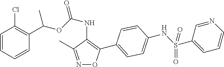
C1=CC=CC(C(OC(NC2=C(C3=CC=C(NS(C4=CC=CN=C4)(=O)=O)C=C3)ON=C2C)=O)C)=C1Cl
